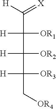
C(C(C(C(C[OR4])([OR3])[H])([OR2])[H])([OR1])[H])([H])=[X]
